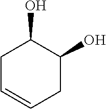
C1C=CCC(O)C1O
